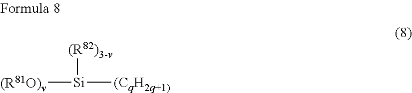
[(R81O)v][Si]([(CqH2q+1)])[(R82)3-v]
